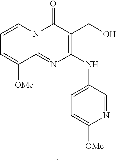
C1=CC=C([OMe])C2=NC(NC3=CC=C([OMe])N=C3)=C(CO)C(=O)N12
